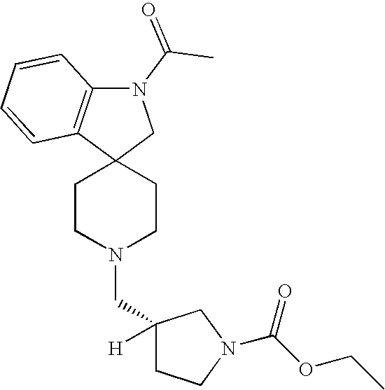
C1CN(CC2([H])CCN(C(OCC)=O)C2)CCC12CN(C(C)=O)C1=C2C=CC=C1
